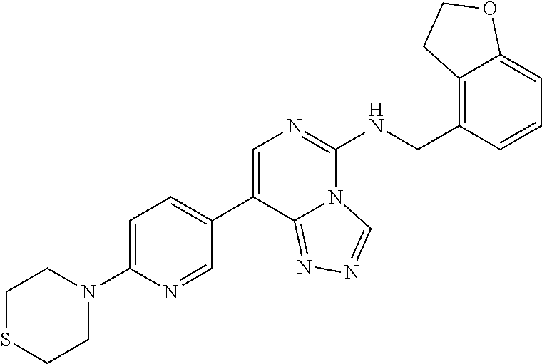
C1SCCN(C2=CC=C(C3=CN=C(NCC4=C5C(=CC=C4)OCC5)N4C3=NN=C4)C=N2)C1
